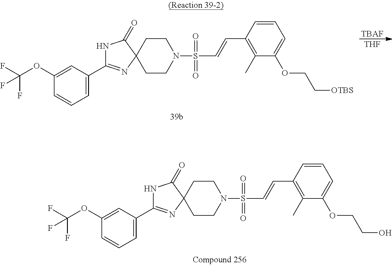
C1(OC(F)(F)F)=CC(C2=NC3(C(=O)N2)CCN(S(C=CC2=C(C)C(OCC[OTBS])=CC=C2)(=O)=O)CC3)=CC=C1.[TBAF].[THF].C1(OC(F)(F)F)=CC(C2=NC3(C(=O)N2)CCN(S(C=CC2=C(C)C(OCCO)=CC=C2)(=O)=O)CC3)=CC=C1
